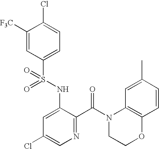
C1([F3C])=CC(S(NC2=CC(Cl)=CN=C2C(=O)N2C3=C(C=CC(C)=C3)OCC2)(=O)=O)=CC=C1Cl
